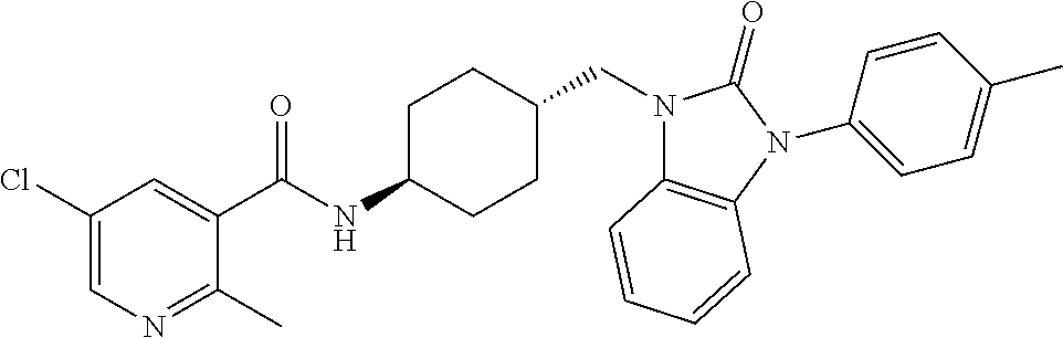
C1(Cl)=CN=C(C)C(C(NC2CCC(CN3C4=C(N(C5=CC=C(C)C=C5)C3=O)C=CC=C4)CC2)=O)=C1
